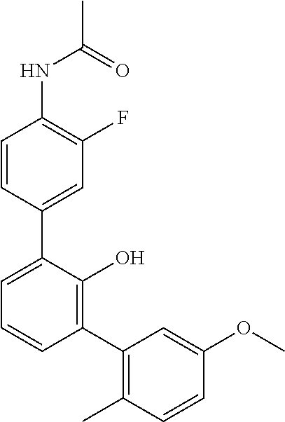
C1(NC(C)=O)=C(F)C=C(C2=CC=CC(C3=C(C)C=CC(OC)=C3)=C2O)C=C1
